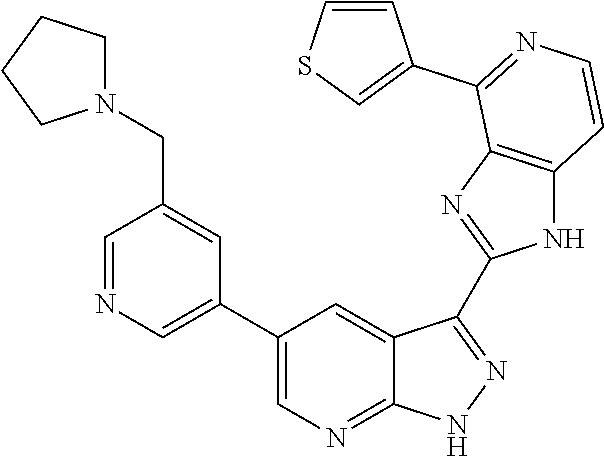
C1=NC=C(C2=CN=C3C(=C2)C(C2=NC4=C(N2)C=CN=C4C2=CSC=C2)=NN3)C=C1CN1CCCC1
